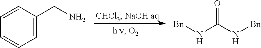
C1=CC(CN)=CC=C1.[Bn]NC(N[Bn])=O
